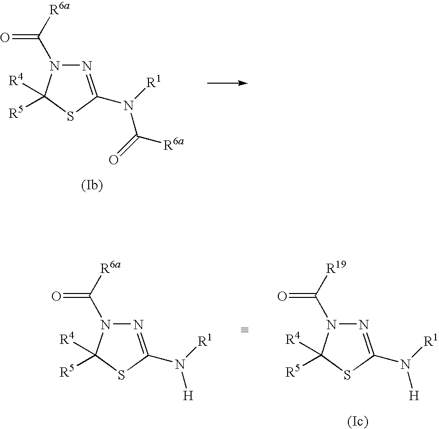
N1=C(N([R1])C(=O)[R6a])SC([R5])([R4])N1C([R6a])=O.N1=C(N([R1])[H])SC([R5])([R4])N1C([R19])=O.N1=C(N([R1])[H])SC([R5])([R4])N1C([R6a])=O
